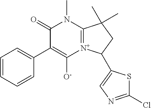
C1=CC=CC(C2=C([O-])[N+]3=C(N(C)C2=O)C(C)(C)CC3C2=CN=C(Cl)S2)=C1
